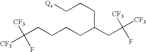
C([CF3])([CF3])(F)CCCCC(CC(F)([CF3])[CF3])CCC[Qs]
